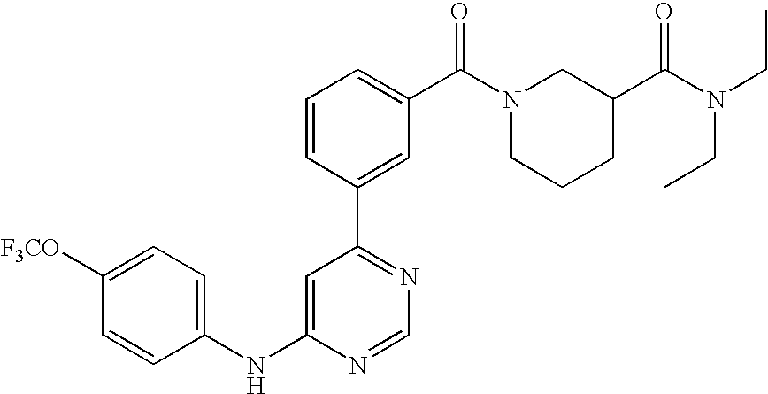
C1(NC2=CC(C3=CC(C(N4CCCC(C(N(CC)CC)=O)C4)=O)=CC=C3)=NC=N2)=CC=C([F3CO])C=C1
